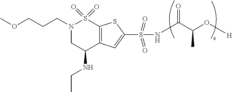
N1(CCCOC)CC(NCC)C2=C(S1(=O)=O)SC(S(=O)(=O)NC(C(C)O[H])=O)=C2
